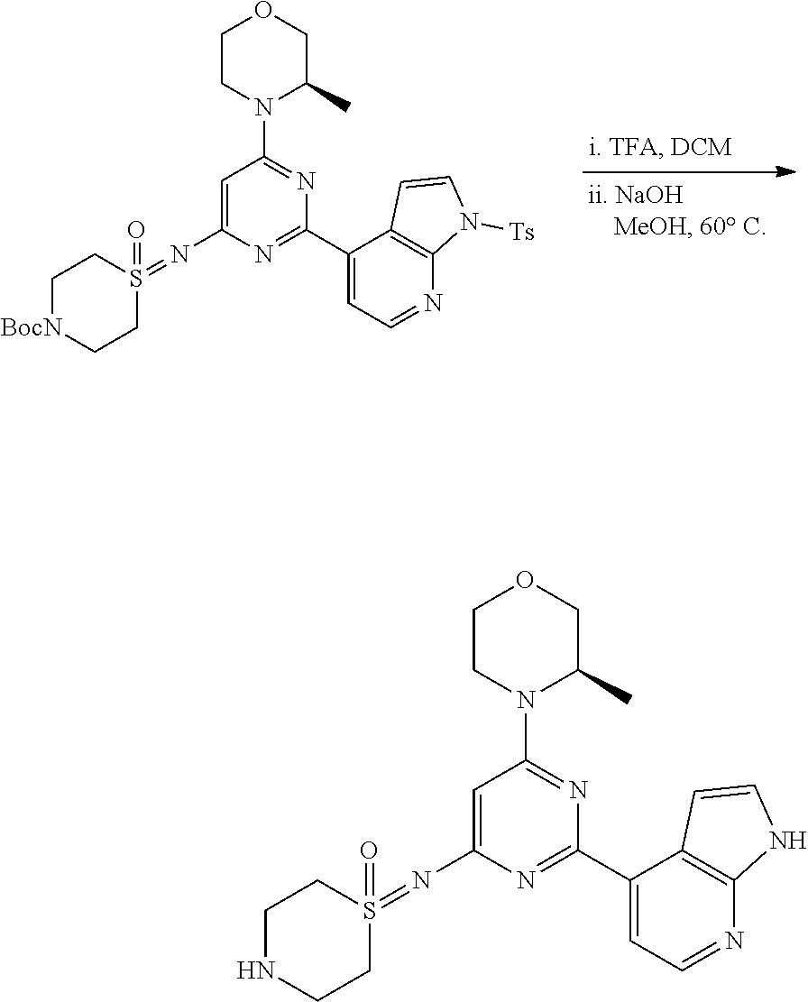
C1(C2=NC(N=S3(=O)CC[BocN]CC3)=CC(N3C(C)COCC3)=N2)=CC=NC2=C1C=CN2[Ts].C1(C2=NC(N=S3(=O)CCNCC3)=CC(N3C(C)COCC3)=N2)=CC=NC2=C1C=CN2
